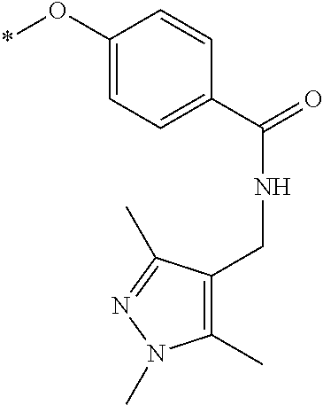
*OC1=CC=C(C(=O)NCC2=C(C)N(C)N=C2C)C=C1
